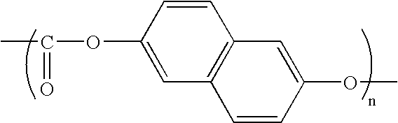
C1=CC(OC(=O)C)=CC2=C1C=C(OC)C=C2
